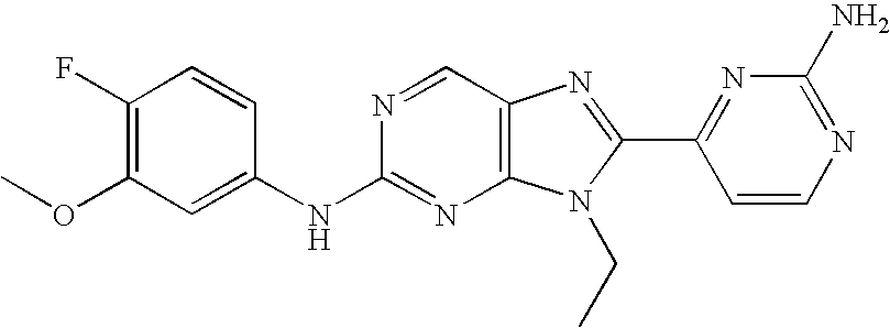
C1(F)=C(OC)C=C(NC2=NC3=C(C=N2)N=C(C2=NC(N)=NC=C2)N3CC)C=C1
